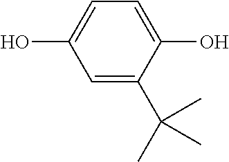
C1=C(O)C=C(C(C)(C)C)C(O)=C1
